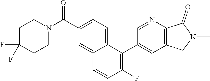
C1(C2=C(F)C=CC3=CC(C(N4CCC(F)(F)CC4)=O)=CC=C23)=CC2=C(N=C1)C(=O)N(C)C2
